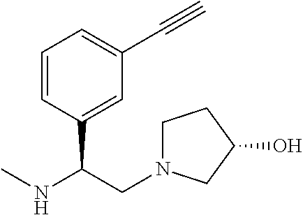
C1=CC(C(CN2CCC(O)C2)NC)=CC(C#C)=C1
